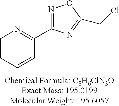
C1=CC=CC(C2=NOC(CCl)=N2)=N1
